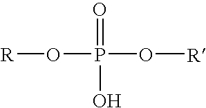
[R]OP(=O)(O)O[R]
